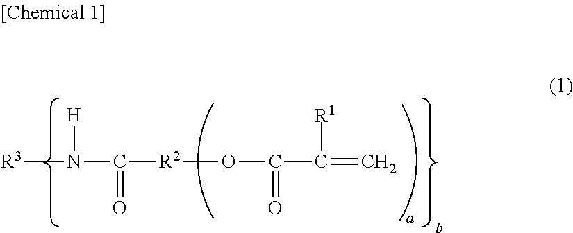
N(C(=O)[R2]OC(=O)C([R1])=C)([H])[R3]
